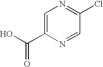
OC(C1=CN=C(Cl)C=N1)=O
